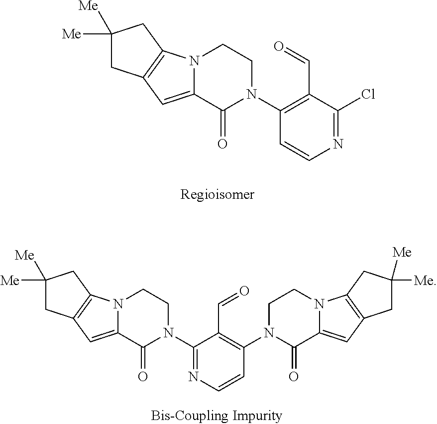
C1(N2CCN3C(=CC4=C3CC([Me])([Me])C4)C2=O)=C(C=O)C(Cl)=NC=C1.C1(N2CCN3C(=CC4=C3CC([Me])([Me])C4)C2=O)=NC=CC(N2C(=O)C3=CC4=C(N3CC2)CC([Me])([Me])C4)=C1C=O
